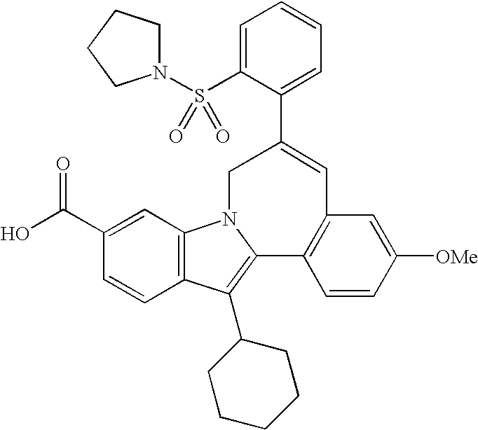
C1(C(O)=O)=CC2=C(C=C1)C(C1CCCCC1)=C1N2CC(C2=CC=CC=C2S(=O)(=O)N2CCCC2)=CC2=C1C=CC([OMe])=C2
